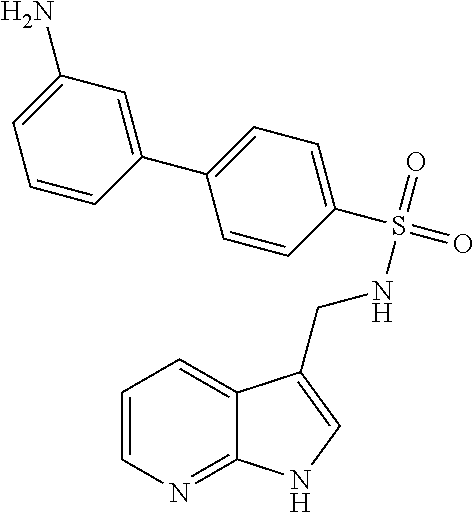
C1=CN=C2C(=C1)C(CNS(=O)(C1=CC=C(C3=CC(N)=CC=C3)C=C1)=O)=CN2
